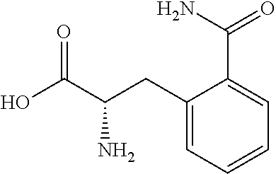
C1(CC(C(O)=O)N)=CC=CC=C1C(N)=O
